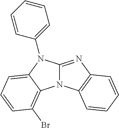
N12C(=NC3=C1C=CC=C3)N(C1=CC=CC=C1)C1=CC=CC(Br)=C21
